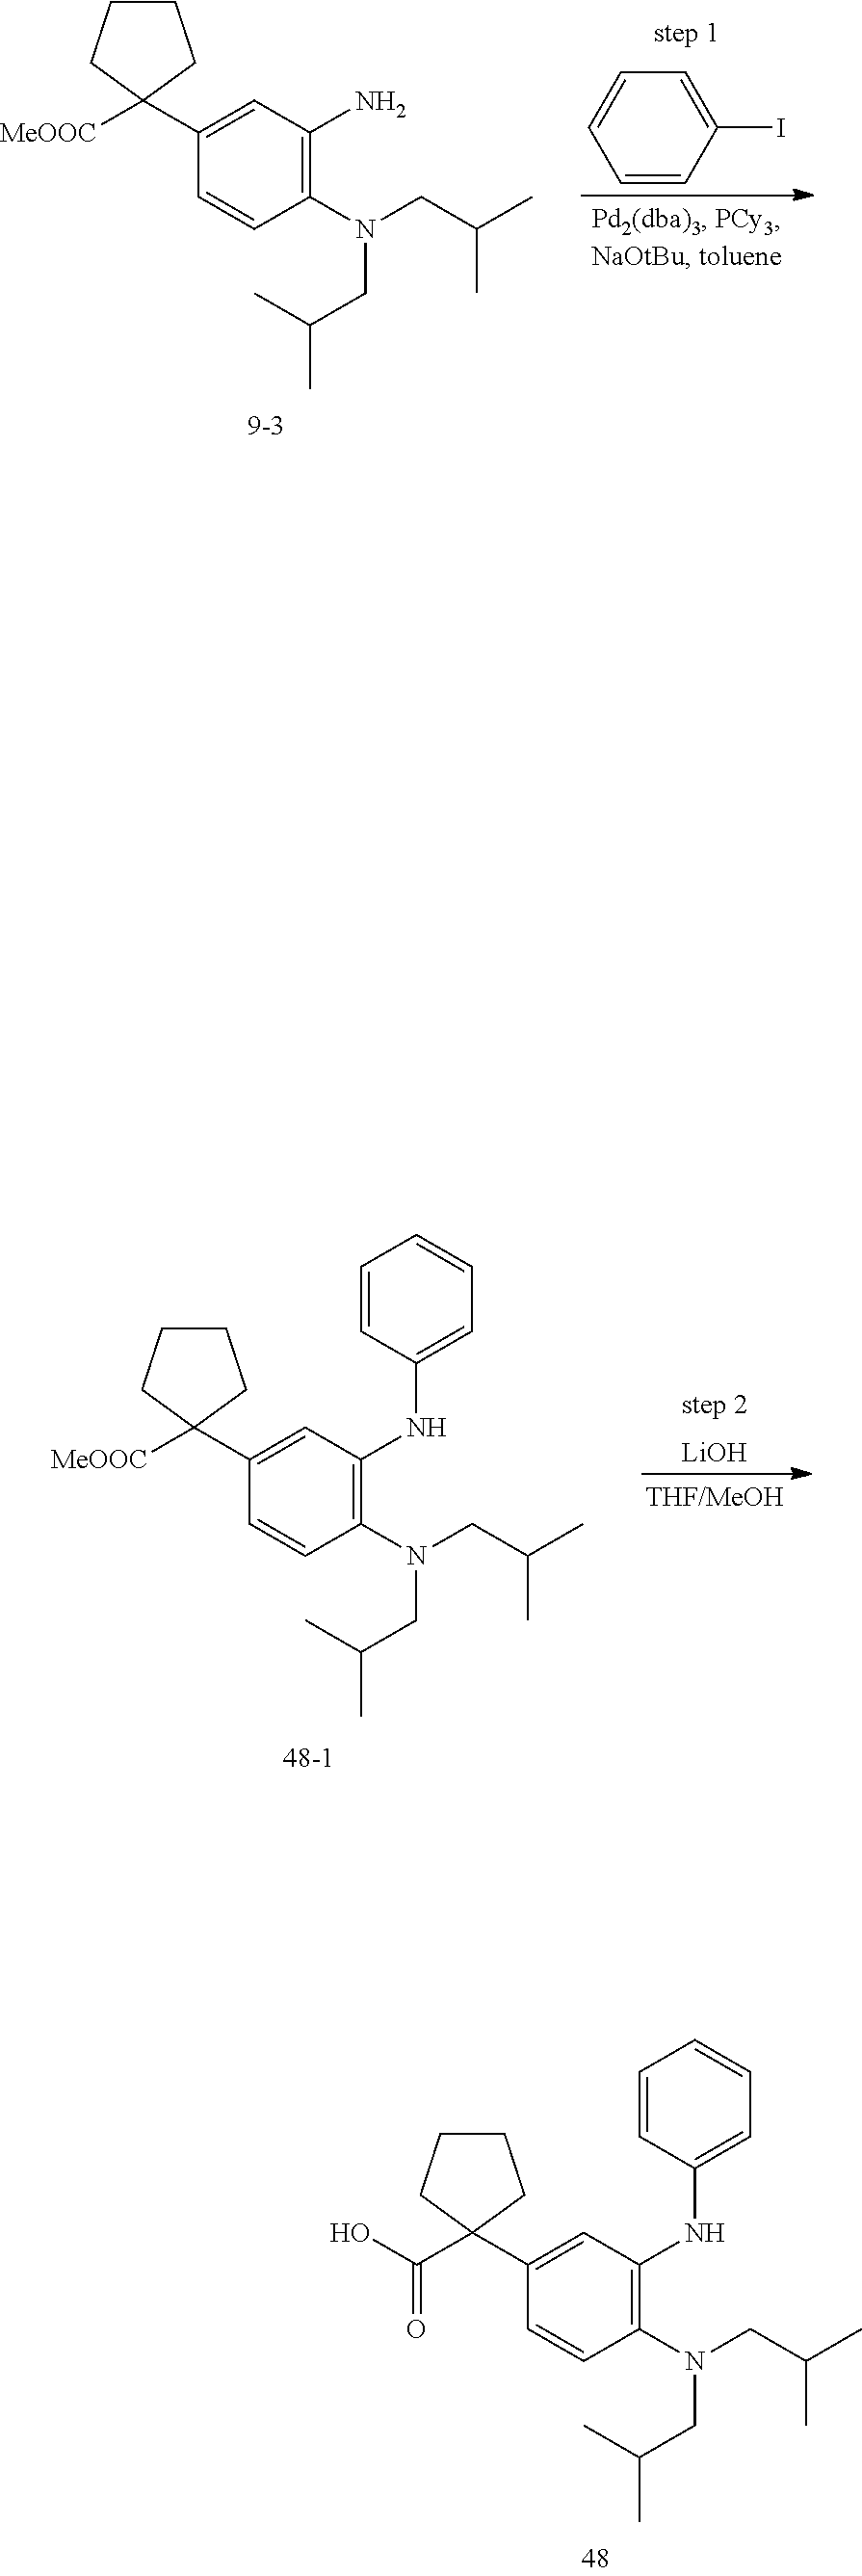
C1=CC(I)=CC=C1.C1(N(CC(C)C)CC(C)C)=C(N)C=C(C2([MeOOC])CCCC2)C=C1.C1(N(CC(C)C)CC(C)C)=C(NC2=CC=CC=C2)C=C(C2([MeOOC])CCCC2)C=C1.[LiOH].C1(N(CC(C)C)CC(C)C)=C(NC2=CC=CC=C2)C=C(C2(C(=O)O)CCCC2)C=C1
